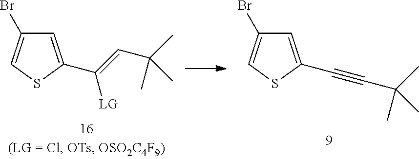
C1=C(C(=CC(C)(C)C)[LG])SC=C1Br.C1=C(C#CC(C)(C)C)SC=C1Br
